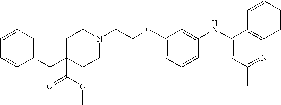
N1(CCOC2=CC=CC(NC3=CC(C)=NC4=C3C=CC=C4)=C2)CCC(CC2=CC=CC=C2)(C(=O)OC)CC1
